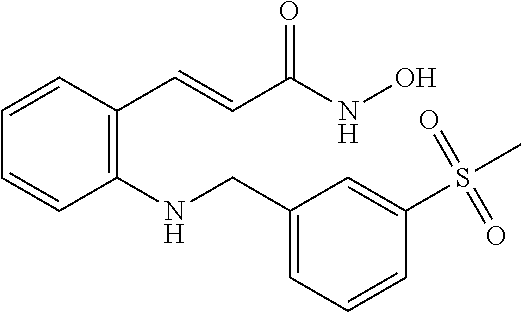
C1=CC(C=CC(NO)=O)=C(NCC2=CC=CC(S(C)(=O)=O)=C2)C=C1
